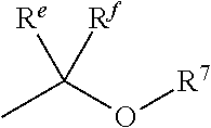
CC(O[R7])([Re])[Rf]
